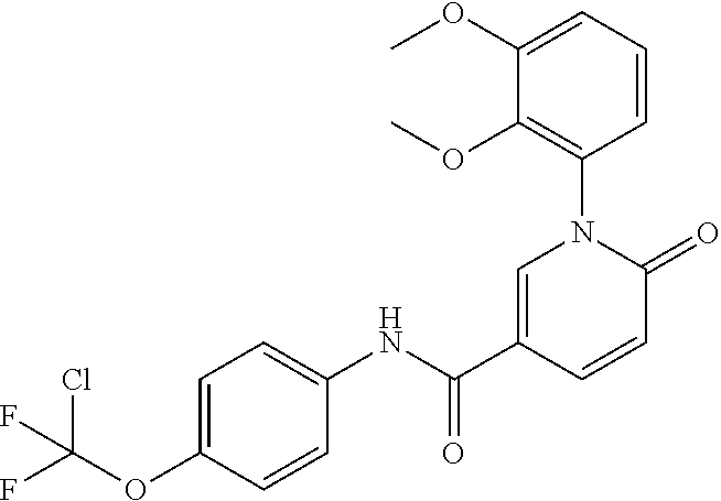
C1=C(C(NC2=CC=C(OC(F)(Cl)F)C=C2)=O)C=CC(=O)N1C1=C(OC)C(OC)=CC=C1
